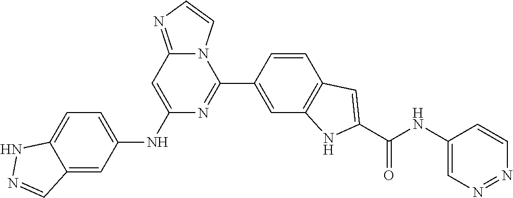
C12=NC=CN1C(C1=CC3=C(C=C1)C=C(C(NC1=CN=NC=C1)=O)N3)=NC(NC1=CC=C3C(=C1)C=NN3)=C2
